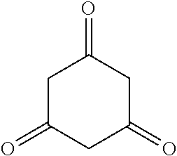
C1C(=O)CC(=O)CC1=O
